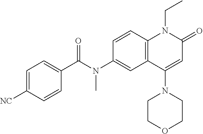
C1(C(N(C2=CC3=C(C=C2)N(CC)C(=O)C=C3N2CCOCC2)C)=O)=CC=C([NC])C=C1
